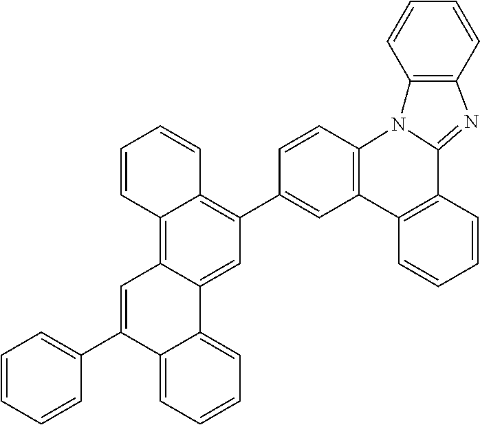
C12=C3C(=CC(C4=CC5=C(C=C4)N4C(=NC6=C4C=CC=C6)C4=C5C=CC=C4)=C1C=CC=C2)C1=CC=CC=C1C(C1=CC=CC=C1)=C3
